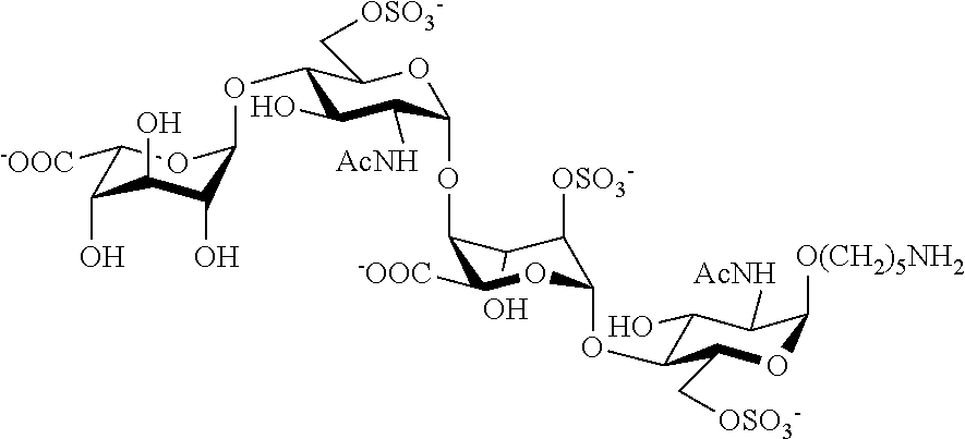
C1(O)C([OSO3-])C(OC2C(O)C([AcNH])C([O(CH2)5NH2])OC2C[OSO3-])OC([-OOC])C1OC1C([AcNH])C(O)C(OC2C(O)C(O)C(O)C([-OOC])O2)C(C[OSO3-])O1
